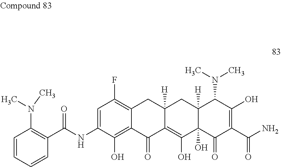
C(NC1=CC(F)=C2C(=C1O)C(=O)C1=C(O)C3(O)C([H])(CC1([H])C2)C(N(C)C)C(O)=C(C(N)=O)C3=O)(=O)C1=C(N(C)C)C=CC=C1
